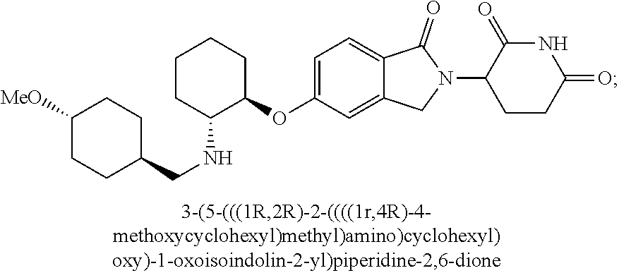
C1CC(NCC2CCC([MeO])CC2)C(OC2=CC=C3C(=C2)CN(C2CCC(=O)NC2=O)C3=O)CC1
